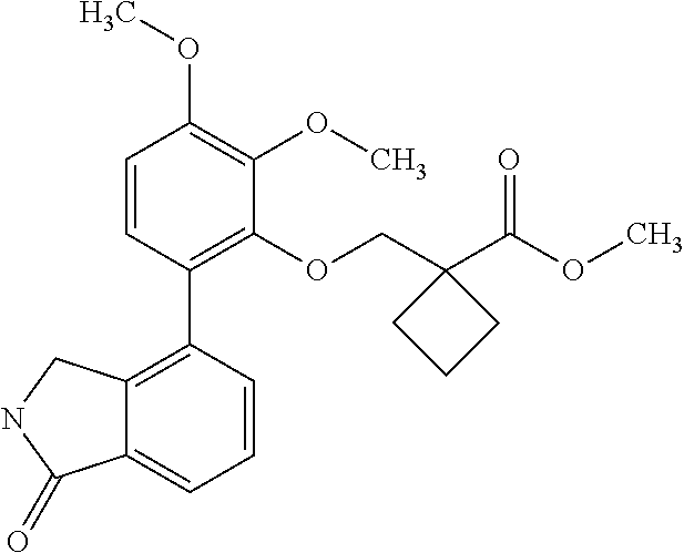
C1=CC(C2=C3C(=CC=C2)C(=O)NC3)=C(OCC2(C(OC)=O)CCC2)C(OC)=C1OC
